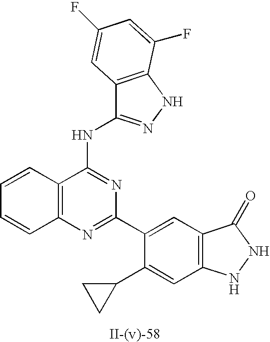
C12=C(N=C(C3=CC4=C(C=C3C3CC3)NNC4=O)N=C1NC1=NNC3=C1C=C(F)C=C3F)C=CC=C2
